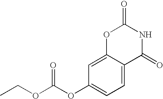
O1C2=CC(OC(OCC)=O)=CC=C2C(=O)NC1=O
